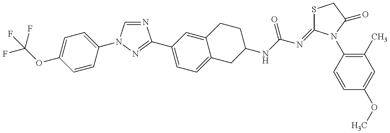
FC(OC1=CC=C(N2C=NC(C3=CC=C4C(=C3)CCC(NC(N=C3SCC(=O)N3C3=C(C)C=C(OC)C=C3)=O)C4)=N2)C=C1)(F)F
